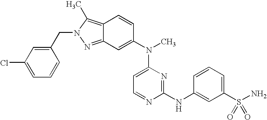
C12=C(C)N(CC3=CC(Cl)=CC=C3)N=C1C=C(N(C)C1=CC=NC(NC3=CC(S(N)(=O)=O)=CC=C3)=N1)C=C2
